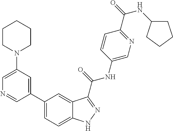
C1(N2CCCCC2)=CN=CC(C2=CC=C3C(=C2)C(C(NC2=CN=C(C(=O)NC4CCCC4)C=C2)=O)=NN3)=C1
